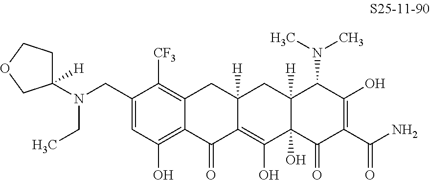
C1COCC1(N(CC)CC1=CC(O)=C2C(=C1[CF3])CC1([H])C(=C(O)C3(O)C([H])(C1)C(N(C)C)C(O)=C(C(N)=O)C3=O)C2=O)[H]
